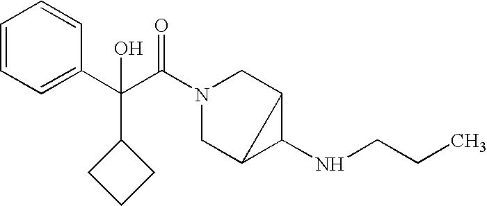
C1=CC=C(C(C(N2CC3C(NCCC)C3C2)=O)(C2CCC2)O)C=C1
